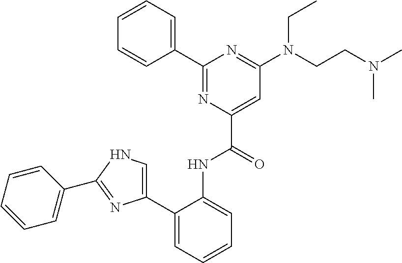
C1(C2=CC=CC=C2NC(C2=CC(N(CCN(C)C)CC)=NC(C3=CC=CC=C3)=N2)=O)=CNC(C2=CC=CC=C2)=N1
